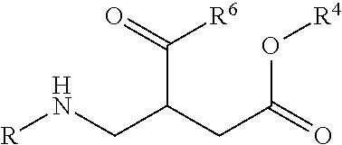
[R]NCC(C(=O)[R6])CC(O[R4])=O
